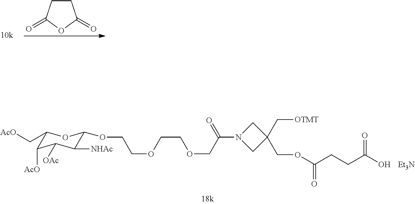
C1CC(=O)OC1=O.C1(C[AcO])C([AcO])C([OAc])C([NHAc])C(OCCOCCOCC(N2CC(C[OTMT])(COC(CCC(O)=O)=O)C2)=O)O1.[Et3N]
